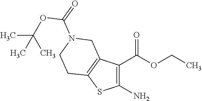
C1(N)=C(C(OCC)=O)C2=C(S1)CCN(C(=O)OC(C)(C)C)C2
